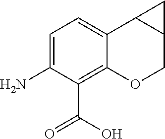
C1(N)=CC=C2C(=C1C(=O)O)OCC1C2C1
